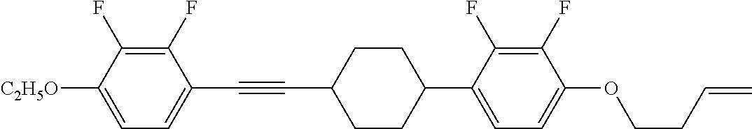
C1(F)=C(F)C([C2H5O])=CC=C1C#CC1CCC(C2=CC=C(OCCC=C)C(F)=C2F)CC1
